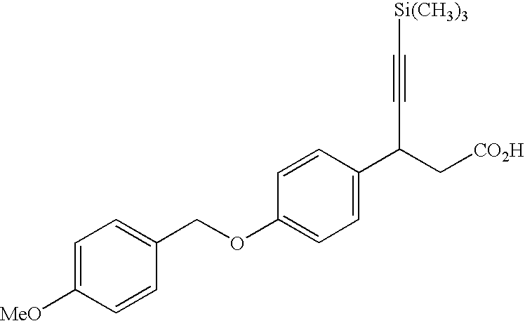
C(OC1=CC=C(C(C[CO2H])C#C[Si(CH3)3])C=C1)C1=CC=C([MeO])C=C1
